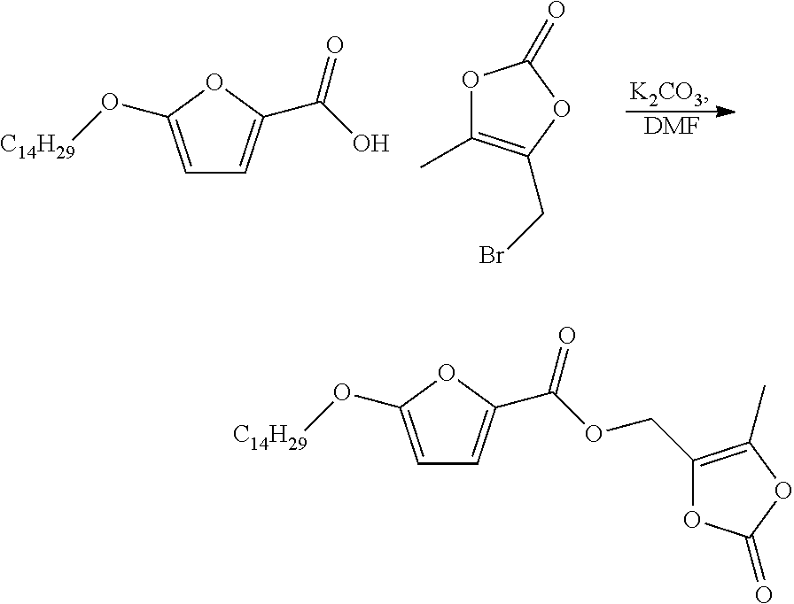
[DMF].C1=C(O[C14H29])OC(C(O)=O)=C1.O1C(C)=C(CBr)OC1=O.C1=C(O[C14H29])OC(C(OCC2=C(C)OC(=O)O2)=O)=C1
